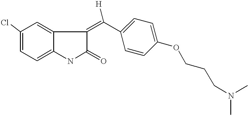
C1(Cl)=CC=C2C(=C1)C(=C(C1=CC=C(OCCCN(C)C)C=C1)[H])C(=O)N2
